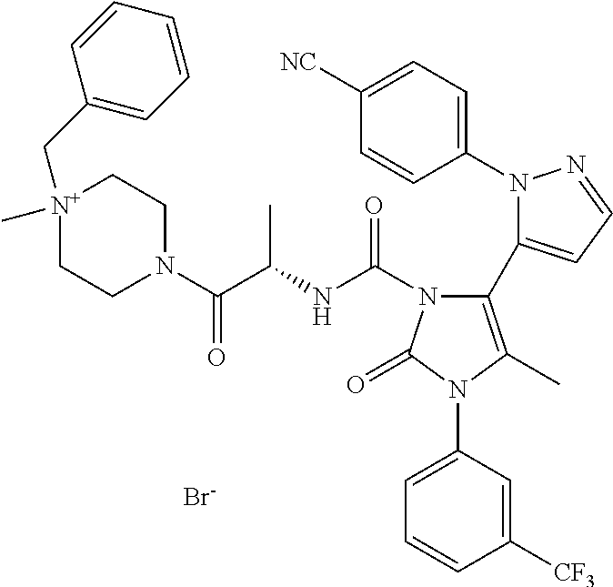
C1(N2N=CC=C2C2=C(C)N(C3=CC=CC([CF3])=C3)C(=O)N2C(NC(C(N2CC[N+](C)(CC3=CC=CC=C3)CC2)=O)C)=O)=CC=C([NC])C=C1.[Br-]
